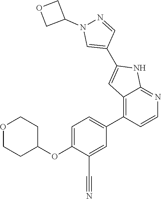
C1=C(OC2CCOCC2)C(C#N)=CC(C2=C3C(=NC=C2)NC(C2=CN(C4COC4)N=C2)=C3)=C1
